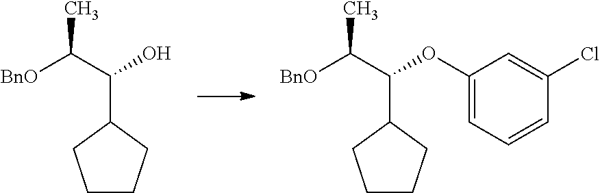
C1(C(C([BnO])C)O)CCCC1.C1(C(C([BnO])C)OC2=CC=CC(Cl)=C2)CCCC1
